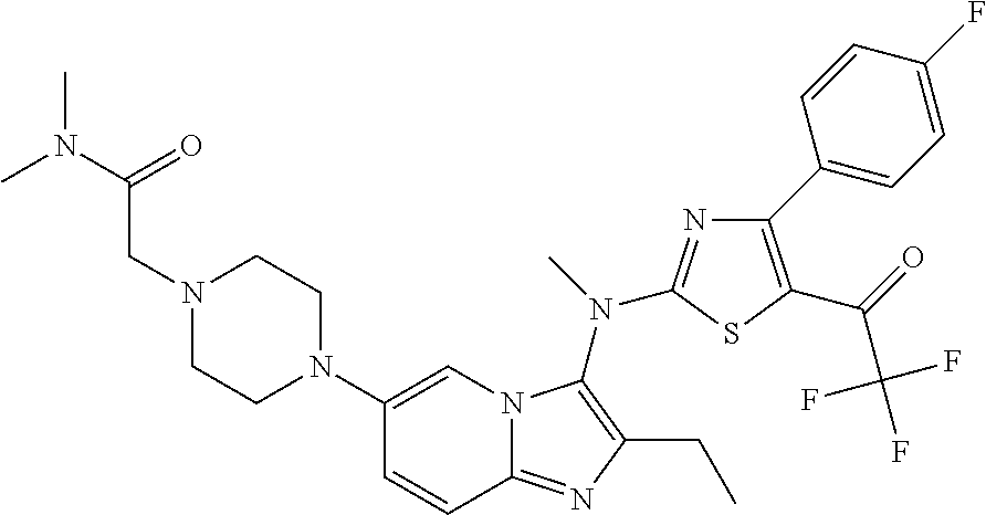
C1(N2CCN(CC(=O)N(C)C)CC2)=CN2C(=NC(CC)=C2N(C)C2=NC(C3=CC=C(F)C=C3)=C(C(=O)C(F)(F)F)S2)C=C1
